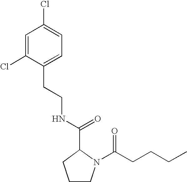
C1=C(Cl)C(CCNC(C2CCCN2C(CCCC)=O)=O)=CC=C1Cl
